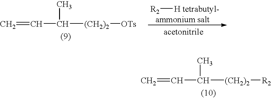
C(C([(CH2)2][OTs])C)=C.[R2][H tetrabutyl-].C(C([(CH2)2][R2])C)=C
